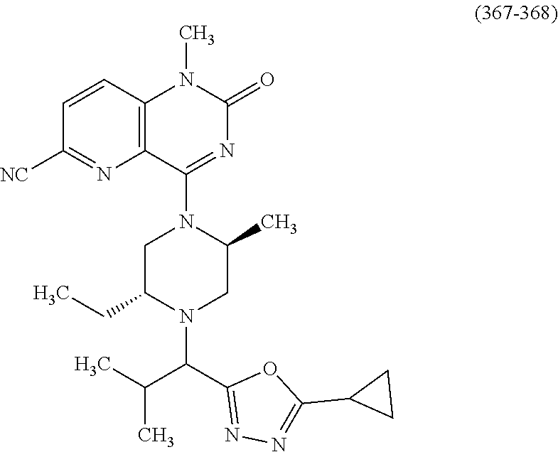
C1(C2=NN=C(C(C(C)C)N3C(CC)CN(C4=NC(=O)N(C)C5=C4N=C([NC])C=C5)C(C)C3)O2)CC1
